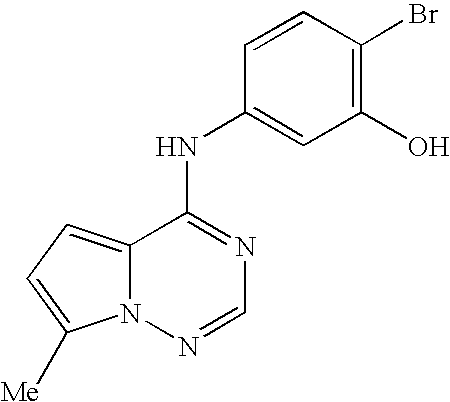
C12=CC=C([Me])N1N=CN=C2NC1=CC(O)=C(Br)C=C1
